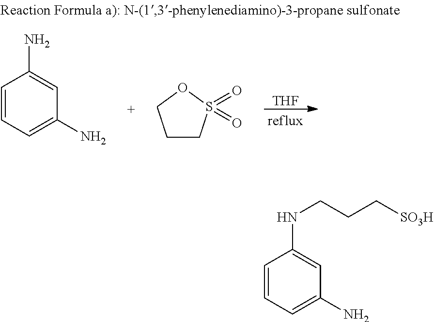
[THF].C1=CC=C(N)C=C1N.C1CS(=O)(=O)OC1.C1=CC=C(N)C=C1NCCC[SO3H]
